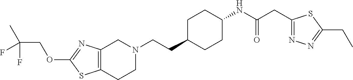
C12=C(CCN(CCC3CCC(NC(CC4=NN=C(CC)S4)=O)CC3)C1)SC(OCC(C)(F)F)=N2
